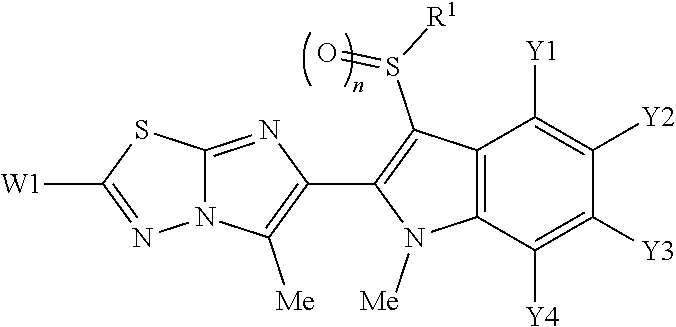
N12C(=NC(C3=C(S([R1])=O)C4=C(N3[Me])C([Y4])=C([Y3])C([Y2])=C4[Y1])=C1[Me])SC([W1])=N2
